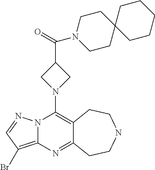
N12C(=C(Br)C=N1)N=C1C(=C2N2CC(C(=O)N3CCC4(CC3)CCCCC4)C2)CCNCC1
